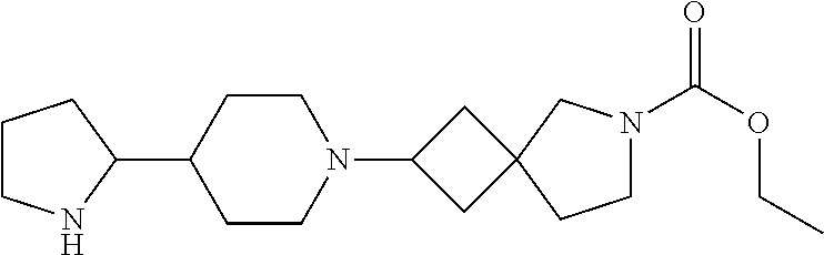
C1CNC(C2CCN(C3CC4(C3)CCN(C(OCC)=O)C4)CC2)C1
